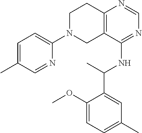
C1=NC(N2CCC3=C(C2)C(NC(C2=CC(C)=CC=C2OC)C)=NC=N3)=CC=C1C
